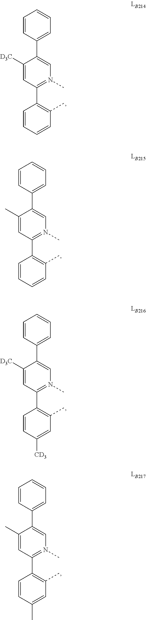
C1(C2=CC=CC=C2)=CN(C)=C(C2=C(C)C=CC=C2)C=C1[D3C].C1(C2=CC=CC=C2)=CN(C)=C(C2=C(C)C=CC=C2)C=C1C.C1(C2=CC=CC=C2)=CN(C)=C(C2=C(C)C=C([CD3])C=C2)C=C1[D3C].C1(C2=CC=CC=C2)=CN(C)=C(C2=C(C)C=C(C)C=C2)C=C1C
